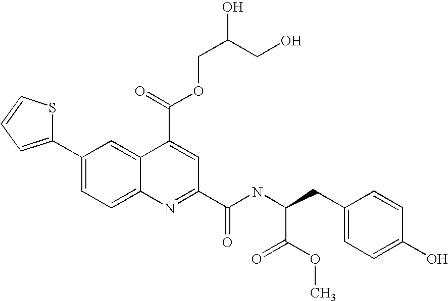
C1(C2=CC=C3C(=C2)C(C(=O)OCC(CO)O)=CC(C(NC(CC2=CC=C(O)C=C2)C(=O)OC)=O)=N3)=CC=CS1
